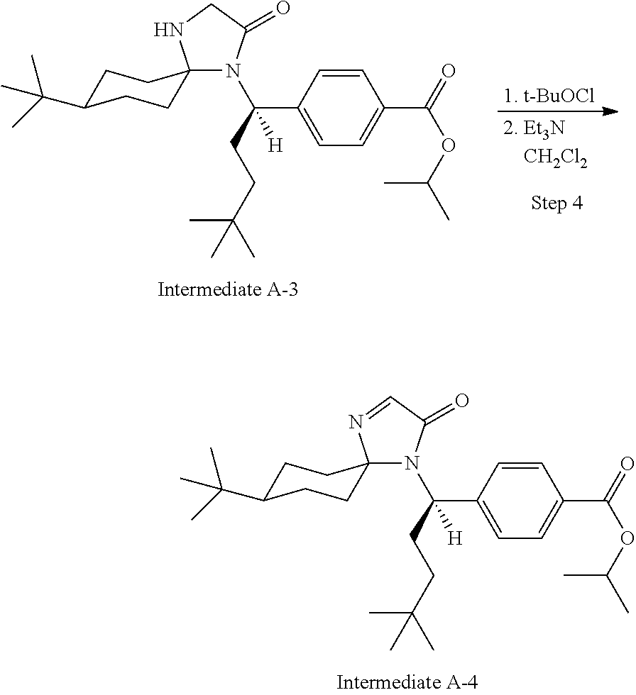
N1(C(C2=CC=C(C(OC(C)C)=O)C=C2)(CCC(C)(C)C)[H])C(=O)CNC12CCC(C(C)(C)C)CC2.N1(C(C2=CC=C(C(OC(C)C)=O)C=C2)(CCC(C)(C)C)[H])C(=O)C=NC12CCC(C(C)(C)C)CC2
